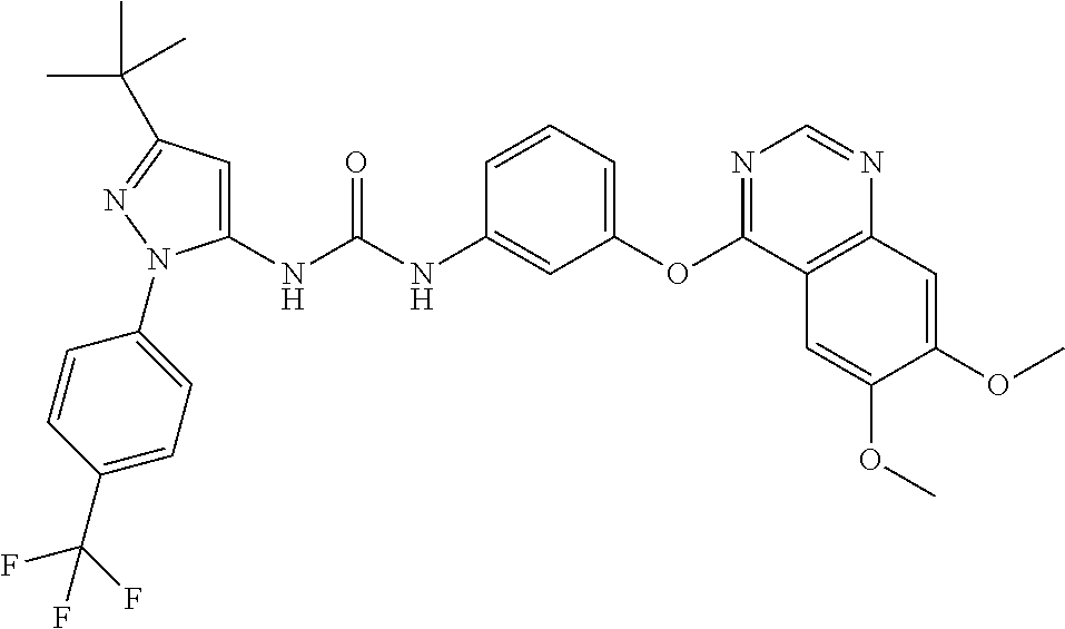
C1(NC(NC2=CC(OC3=NC=NC4=C3C=C(OC)C(OC)=C4)=CC=C2)=O)=CC(C(C)(C)C)=NN1C1=CC=C(C(F)(F)F)C=C1
